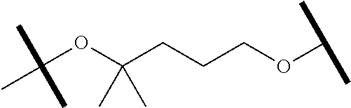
C(OC(CCCOC(C)C)(C)C)(C)(C)C
